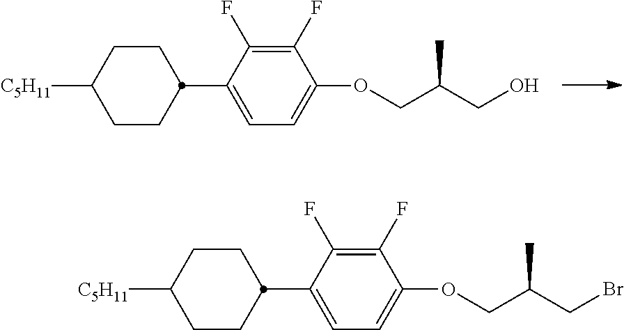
C1CC([C5H11])CCC1C1=CC=C(OCC(C)CO)C(F)=C1F.C1CC([C5H11])CCC1C1=CC=C(OCC(C)CBr)C(F)=C1F
